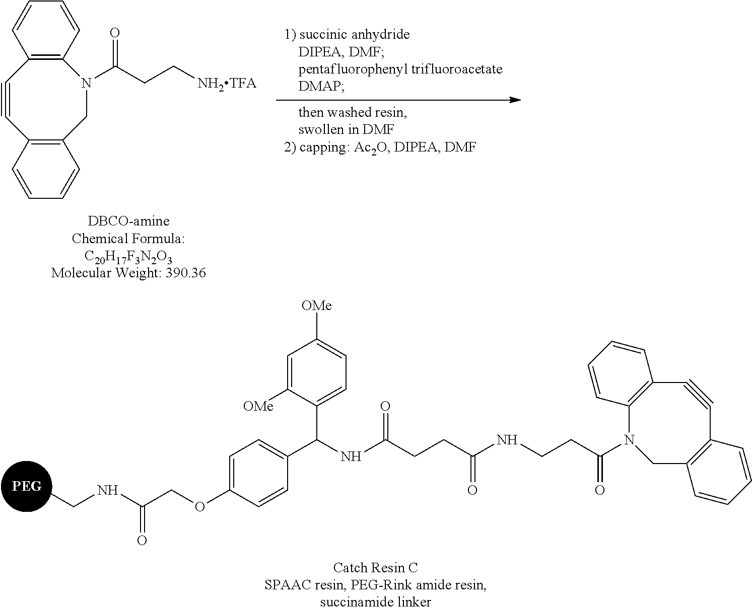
C12=C(C=CC=C1)N(C(CC[NH2TFA])=O)CC1=C(C#C2)C=CC=C1.[PEG].N(C(CCC(=O)NCCC(=O)N1C2=C(C#CC3=C(C1)C=CC=C3)C=CC=C2)=O)C(C1=CC=C(OCC(=O)NCC)C=C1)C1=CC=C([OMe])C=C1[OMe]
